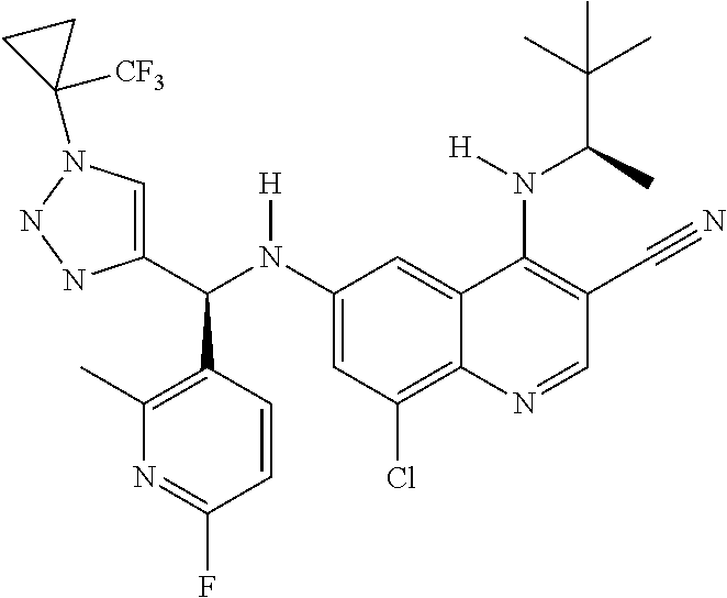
C1(N(C(C2=CN(C3([CF3])CC3)NN2)C2=C(C)N=C(F)C=C2)[H])=CC(Cl)=C2C(=C1)C(N(C(C(C)(C)C)C)[H])=C(C#N)C=N2
